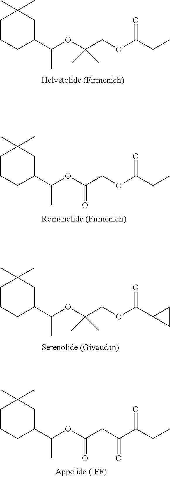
C1CCC(C(OC(COC(CC)=O)(C)C)C)CC1(C)C.C1CCC(C(OC(COC(CC)=O)=O)C)CC1(C)C.C1CCC(C(OC(COC(C2CC2)=O)(C)C)C)CC1(C)C.C1CCC(C(OC(CC(C(CC)=O)=O)=O)C)CC1(C)C
